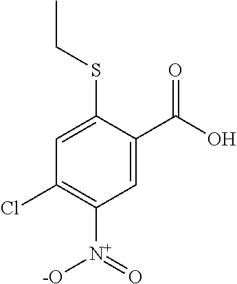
C1=C(C(O)=O)C(SCC)=CC(Cl)=C1[N+](=O)[-O]
